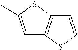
C1=C(C)SC2=C1SC=C2
